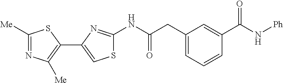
N(C(=O)CC1=CC=CC(C(=O)N[Ph])=C1)C1=NC(C2=C([Me])N=C([Me])S2)=CS1
